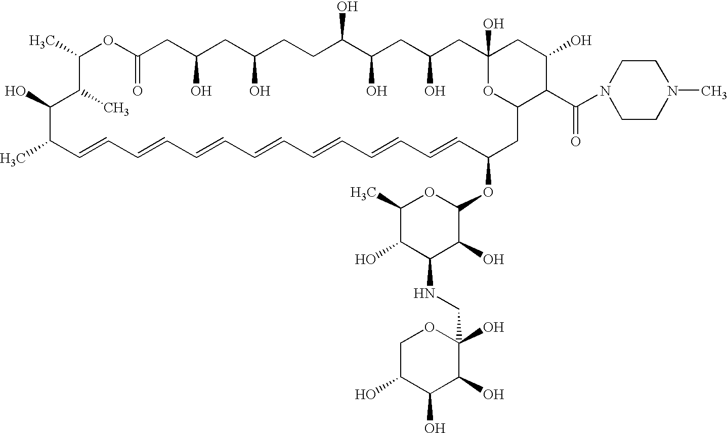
CC1C=CC=CC=CC=CC=CC=CC=CC(OC2OC(C)C(O)C(NCC3(O)OCC(O)C(O)C3O)C2O)CC2OC(O)(CC(O)CC(O)C(O)CCC(O)CC(O)CC(=O)OC(C)C(C)C1O)CC(O)C2C(N1CCN(C)CC1)=O
